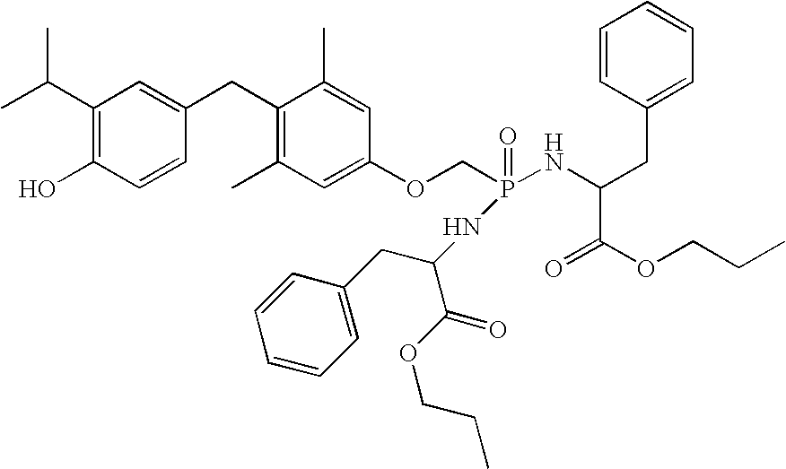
CC(C1=C(O)C=CC(CC2=C(C)C=C(OCP(=O)(NC(CC3=CC=CC=C3)C(OCCC)=O)NC(CC3=CC=CC=C3)C(OCCC)=O)C=C2C)=C1)C
